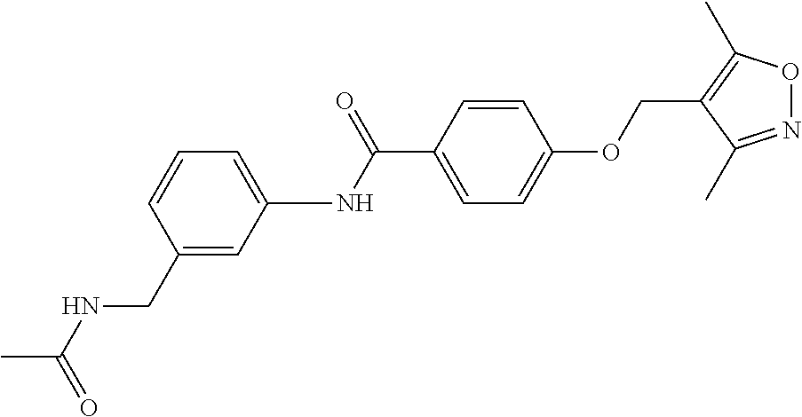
N(C(C1=CC=C(OCC2=C(C)ON=C2C)C=C1)=O)C1=CC=CC(CNC(C)=O)=C1
